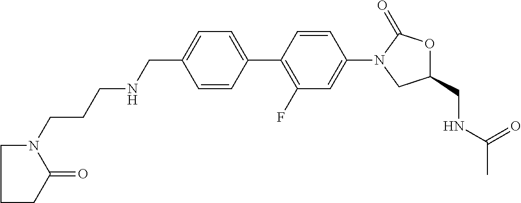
C1(CNCCCN2CCCC2=O)=CC=C(C2=C(F)C=C(N3CC(CNC(C)=O)OC3=O)C=C2)C=C1
